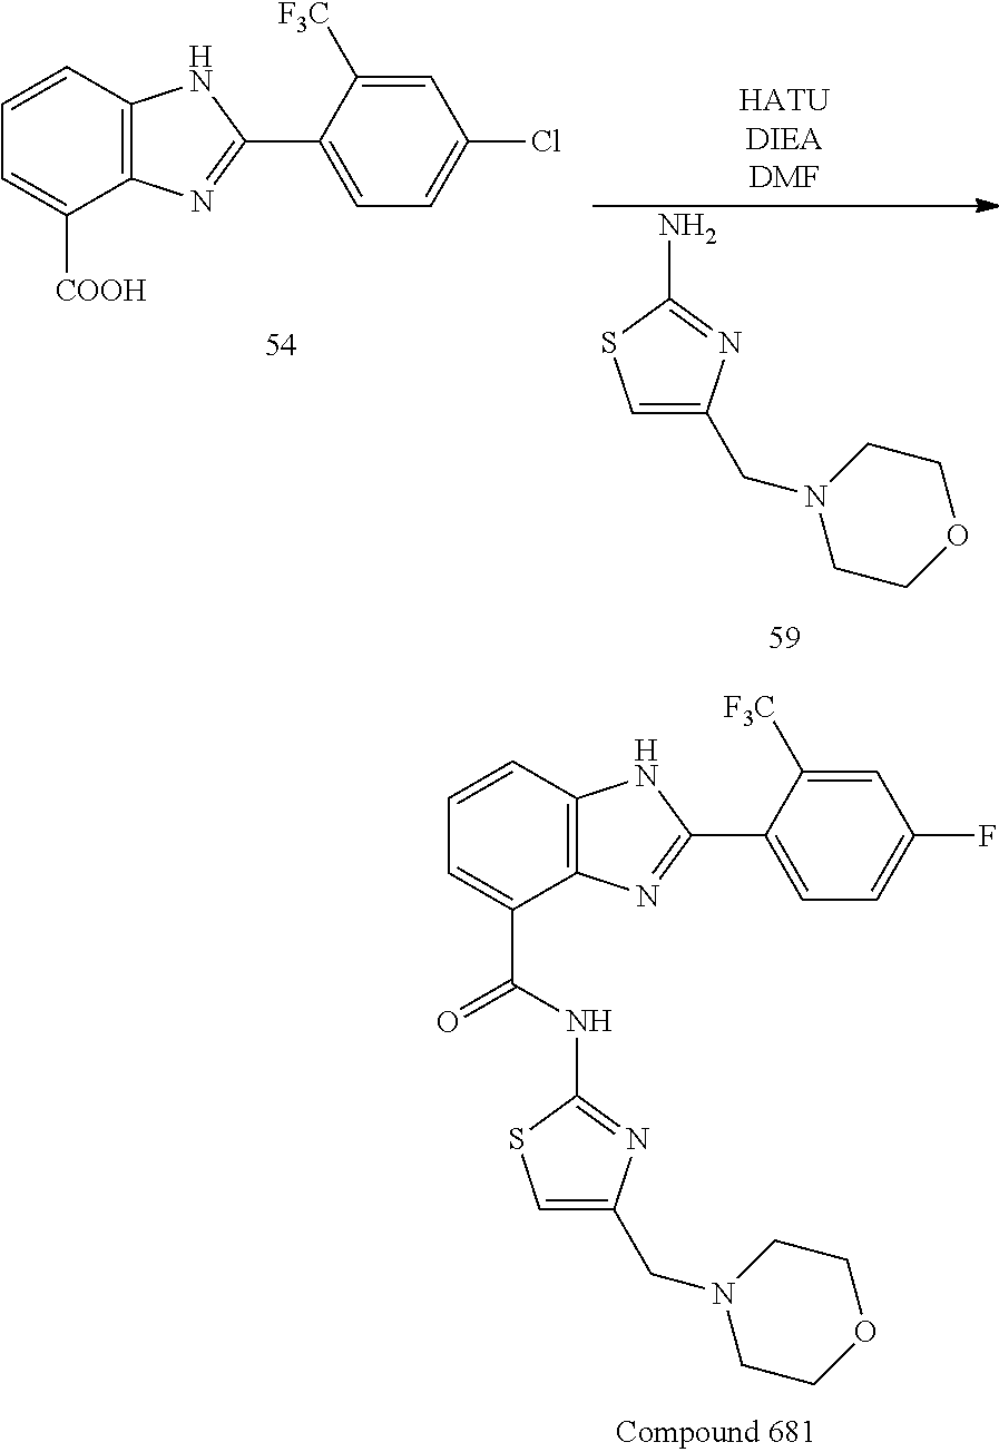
C1=CC2=C(C(C(=O)NC3=NC(CN4CCOCC4)=CS3)=C1)N=C(C1=CC=C(F)C=C1[F3C])N2.NC1=NC(CN2CCOCC2)=CS1.C1=CC2=C(C([COOH])=C1)N=C(C1=CC=C(Cl)C=C1[F3C])N2
